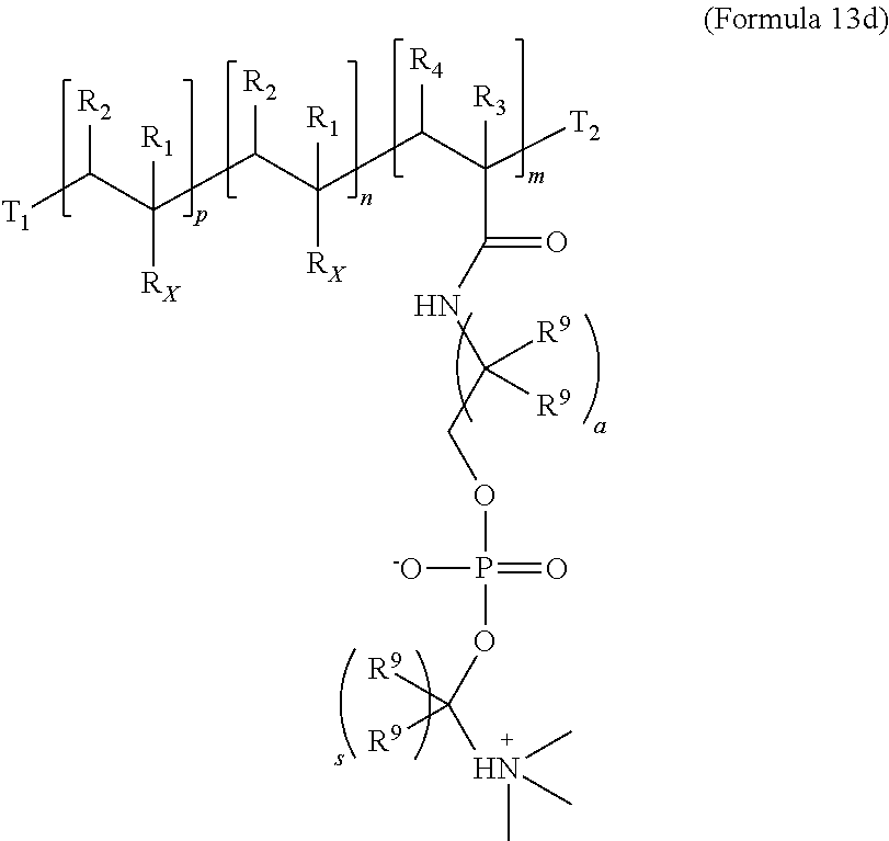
[T1]C(C(C(C(C(C([T2])([R3])C(=O)NC(COP(=O)([-O])OC(N(C)(C)C)([R9])[R9])([R9])[R9])[R4])([R1])[RX])[R2])([R1])[RX])[R2]
